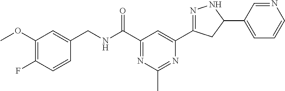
C1(CNC(C2=NC(C)=NC(C3=NNC(C4=CC=CN=C4)C3)=C2)=O)=CC(OC)=C(F)C=C1
